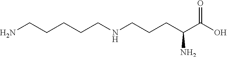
NCCCCCNCCCC(C(O)=O)N
